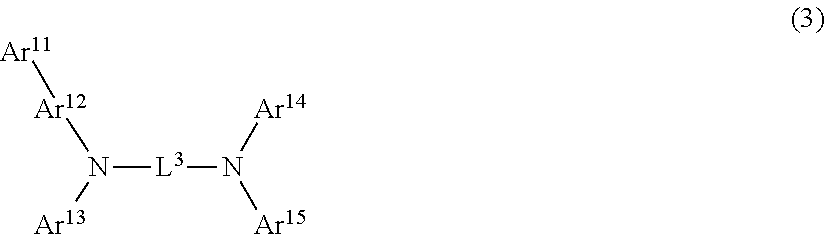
N([L3]N([Ar15])[Ar14])([Ar12][Ar11])[Ar13]
